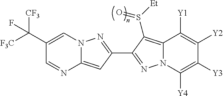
C12=CC(C3=NN4C(=C3S([Et])=O)C([Y1])=C([Y2])C([Y3])=C4[Y4])=NN1C=C(C([F3C])([CF3])F)C=N2
